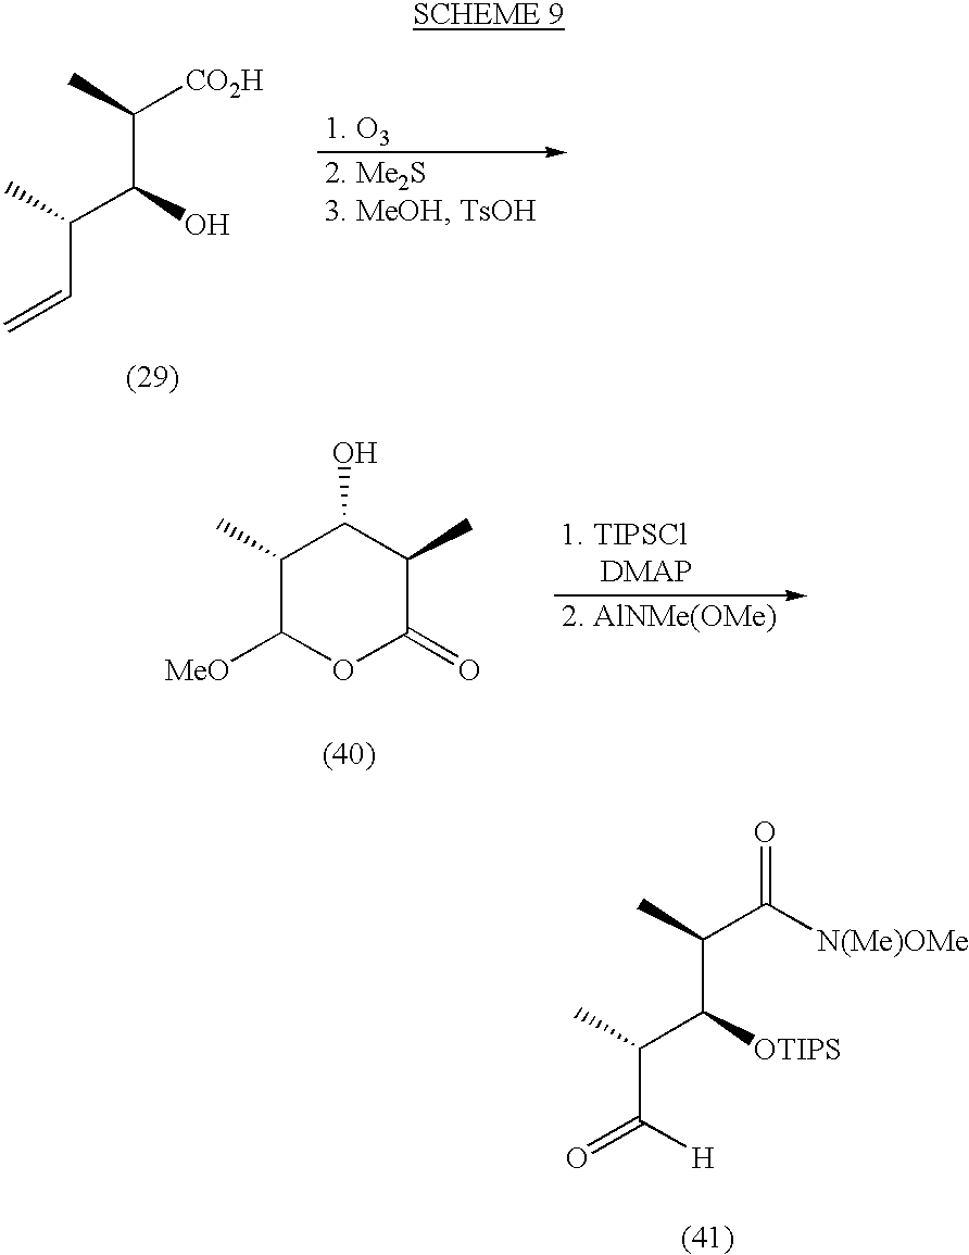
C(C(O)C(C=C)C)(C)[CO2H].C1(C)C([MeO])OC(=O)C(C)C1O.[1. TIPSCl     DMAP].[2. AlNMe(OMe)].C(C([OTIPS])C(C([H])=O)C)(C)C([N(Me)OMe])=O
